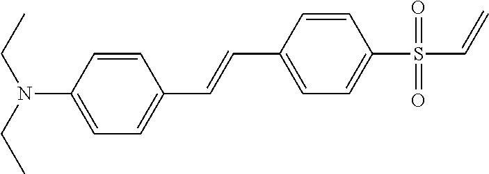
C1(N(CC)CC)=CC=C(C=CC2=CC=C(S(C=C)(=O)=O)C=C2)C=C1
